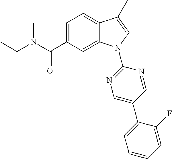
CCN(C)C(C1=CC=C2C(=C1)N(C1=NC=C(C3=CC=CC=C3F)C=N1)C=C2C)=O
